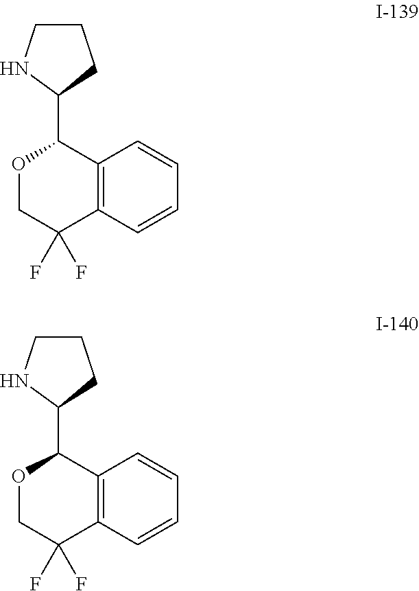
C1(C2OCC(F)(F)C3=C2C=CC=C3)CCCN1.C1(C2OCC(F)(F)C3=C2C=CC=C3)CCCN1
